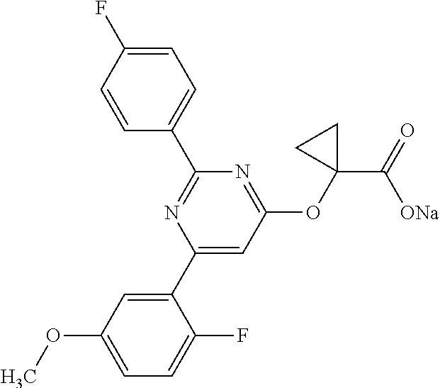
C1=C(F)C=CC(C2=NC(C3=CC(OC)=CC=C3F)=CC(OC3(C(=O)[ONa])CC3)=N2)=C1
